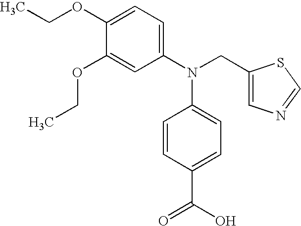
C1(OCC)=CC=C(N(CC2=CN=CS2)C2=CC=C(C(O)=O)C=C2)C=C1OCC
